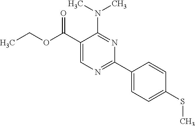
N(C1=NC(C2=CC=C(SC)C=C2)=NC=C1C(OCC)=O)(C)C
